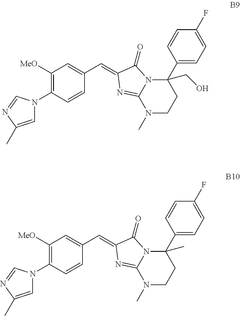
C1=C(C)N=CN1C1=C([MeO])C=C(C=C2C(=O)N3C(C4=CC=C(F)C=C4)(CO)CCN(C)C3=N2)C=C1.C1=C(C)N=CN1C1=C([MeO])C=C(C=C2C(=O)N3C(C4=CC=C(F)C=C4)(C)CCN(C)C3=N2)C=C1
